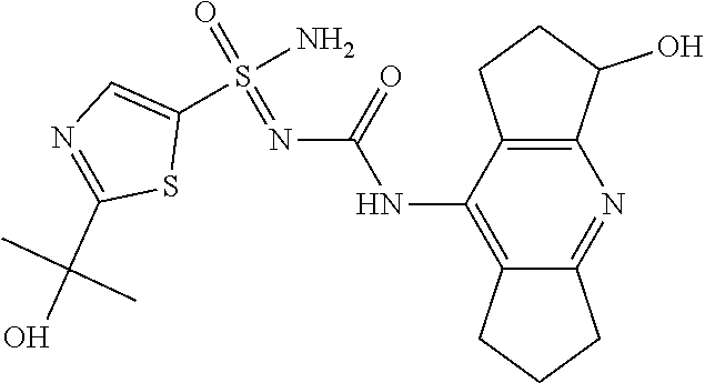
C12=C(C(NC(N=S(=O)(N)C3=CN=C(C(C)(C)O)S3)=O)=C3C(=N1)CCC3)CCC2O
